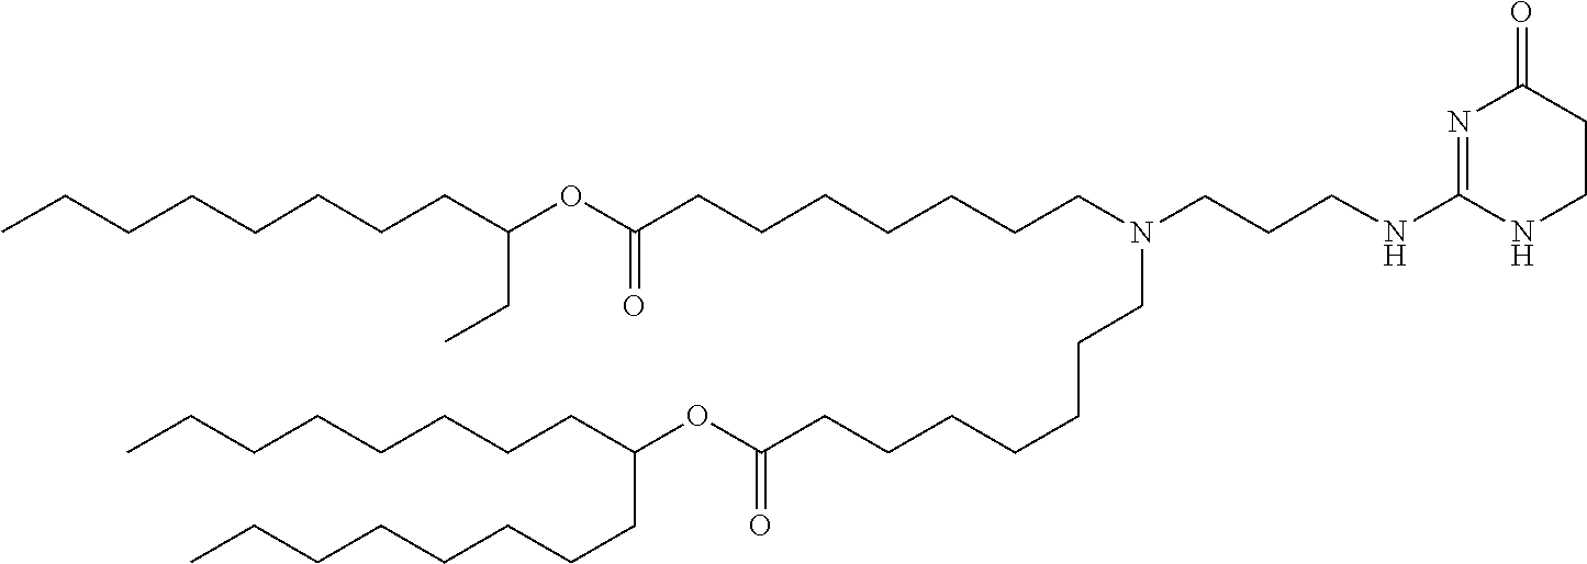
O(C(=O)CCCCCCCN(CCCCCCCC(OC(CCCCCCCC)CCCCCCCC)=O)CCCNC1=NC(=O)CCN1)C(CC)CCCCCCCC
